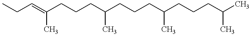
CCC=C(CCCC(CCCC(CCCC(C)C)C)C)C
